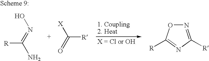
ON=C(N)[R].C([R])(=O)[X].N1=C([R])N=C([R])O1
